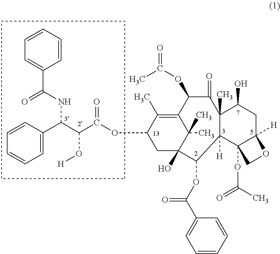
C1=CC=CC=C1C(=O)NC(C1=CC=CC=C1)C(O[H])C(=O)OC1C(C)=C2C(OC(=O)C)C(=O)C3(C)C(O)CC4([H])C(OC(=O)C)(C3([H])C(OC(=O)C3=CC=CC=C3)C(O)(C1)C2(C)C)CO4
